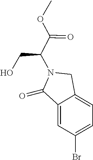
C12=CC=C(Br)C=C1C(=O)N(C(CO)C(OC)=O)C2
